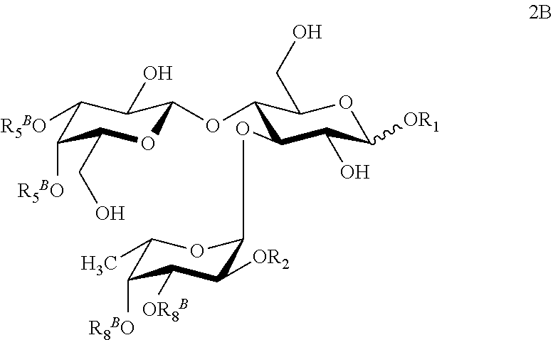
C1(O)C([OR1])OC(CO)C(OC2OC(CO)C([R5BO])C([R5BO])C2O)C1OC1C([OR2])C([OR8B])C([R8BO])C(C)O1
